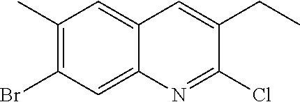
C1(C)=C(Br)C=C2C(=C1)C=C(CC)C(Cl)=N2
